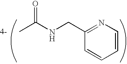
N1=C(CNC(C)=O)C=CC=C1
